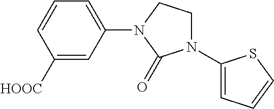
C1([HOOC])=CC(N2CCN(C3=CC=CS3)C2=O)=CC=C1
